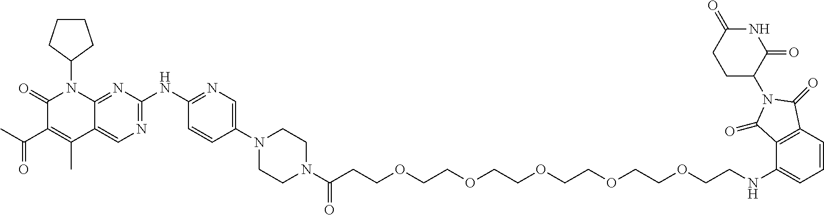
C1(=O)C(C(C)=O)=C(C)C2=CN=C(NC3=NC=C(N4CCN(C(CCOCCOCCOCCOCCOCCNC5=CC=CC6=C5C(=O)N(C5C(=O)NC(=O)CC5)C6=O)=O)CC4)C=C3)N=C2N1C1CCCC1
